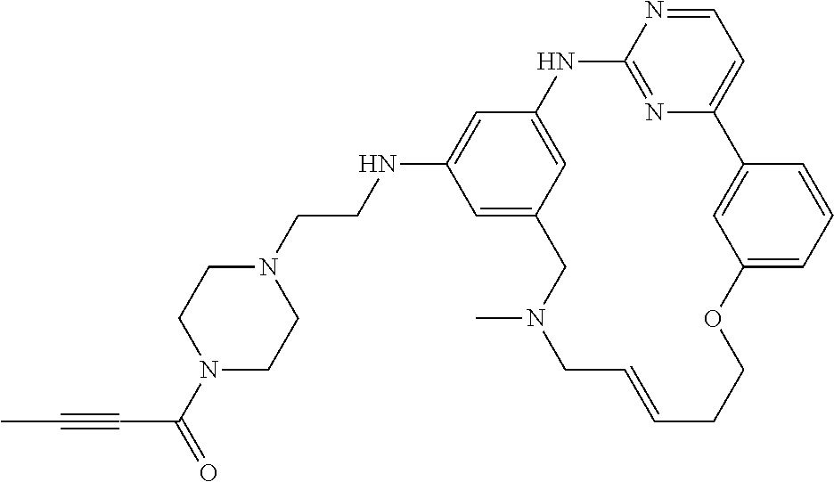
C1=NC2=NC(=C1)C1=CC(=CC=C1)OCCC=CCN(C)CC1=CC(NCCN3CCN(C(=O)C#CC)CC3)=CC(=C1)N2
